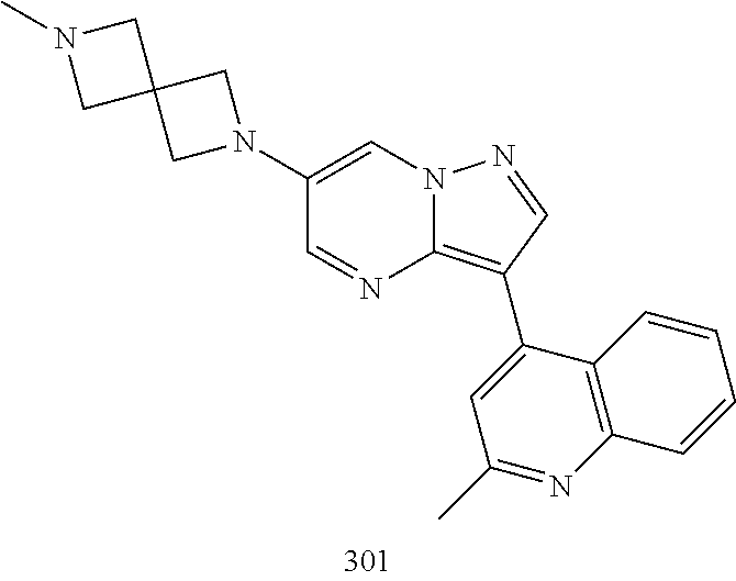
C1(C2=C3N=CC(N4CC5(C4)CN(C)C5)=CN3N=C2)=CC(C)=NC2=C1C=CC=C2
